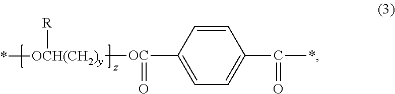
C1=C([OC](=O)[OCH(CH2)y]([R])*)C=CC(C(*)=O)=C1
